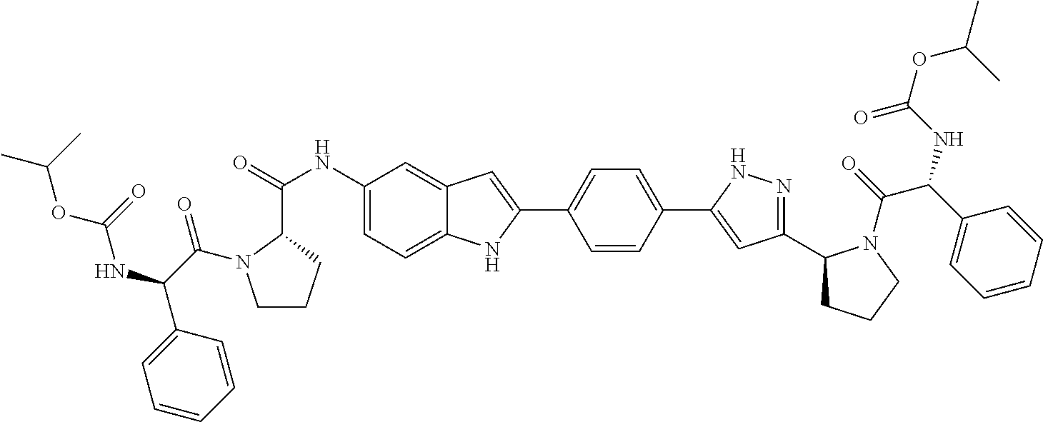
C1(NC(=O)C2N(C(C(NC(OC(C)C)=O)C3=CC=CC=C3)=O)CCC2)=CC=C2C(=C1)C=C(C1=CC=C(C3=CC(C4CCCN4C(=O)C(C4=CC=CC=C4)NC(OC(C)C)=O)=NN3)C=C1)N2
